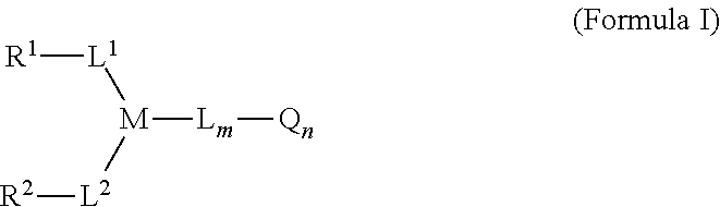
[R1][L1][M]([Lm][Qn])[L2][R2]
